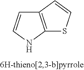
C12=C(NC=C1)SC=C2
